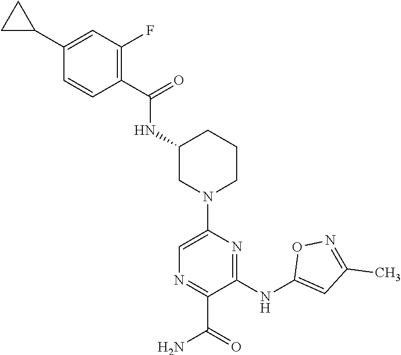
C1=C(N2CC(NC(C3=C(F)C=C(C4CC4)C=C3)=O)CCC2)N=C(NC2=CC(C)=NO2)C(C(N)=O)=N1
